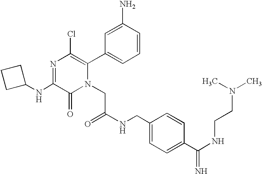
N1=C(NC2CCC2)C(=O)N(CC(=O)NCC2=CC=C(C(NCCN(C)C)=N)C=C2)C(C2=CC=CC(N)=C2)=C1Cl
